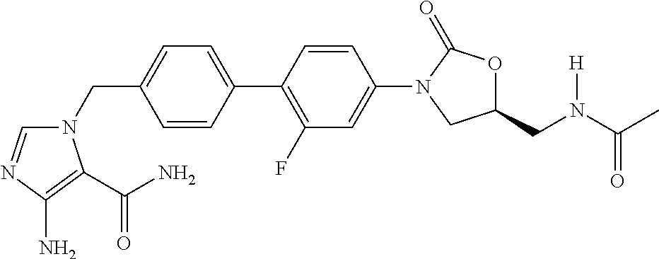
C1(CN2C=NC(N)=C2C(N)=O)=CC=C(C2=C(F)C=C(N3C(=O)OC(CN(C(=O)C)[H])C3)C=C2)C=C1
